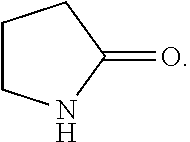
C1CNC(=O)C1
